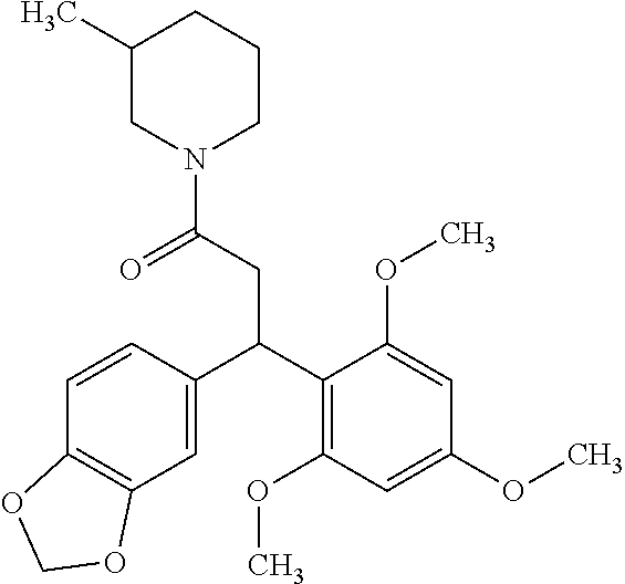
C1=CC(C(C2=C(OC)C=C(OC)C=C2OC)CC(=O)N2CCCC(C)C2)=CC2=C1OCO2
